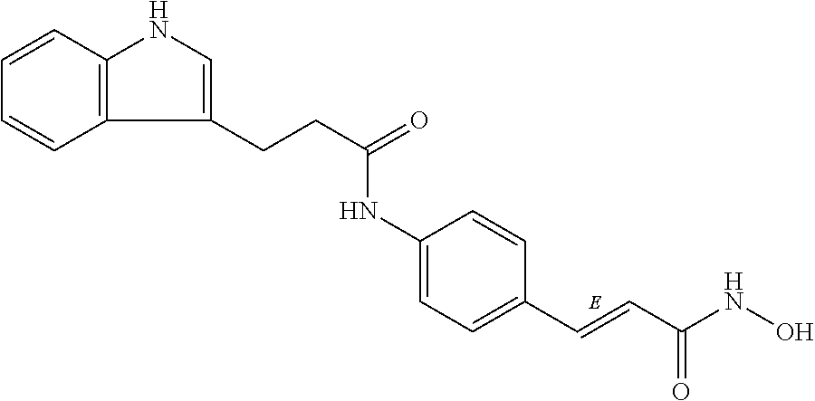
C1=CC2=C(C=C1)C(CCC(=O)NC1=CC=C(C=CC(NO)=O)C=C1)=CN2
